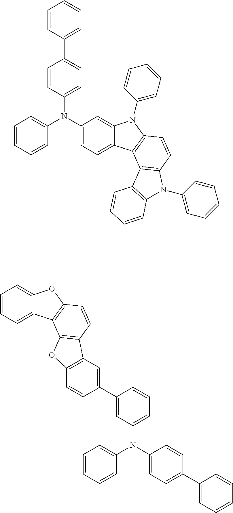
C1(N(C2=CC=CC=C2)C2=CC=C(C3=CC=CC=C3)C=C2)=CC=C2C(=C1)N(C1=CC=CC=C1)C1=C2C2=C(C=C1)N(C1=CC=CC=C1)C1=C2C=CC=C1.C1=CC=C2C(=C1)OC1=C2C2=C(C=C1)C1=C(O2)C=CC(C2=CC(N(C3=CC=CC=C3)C3=CC=C(C4=CC=CC=C4)C=C3)=CC=C2)=C1
